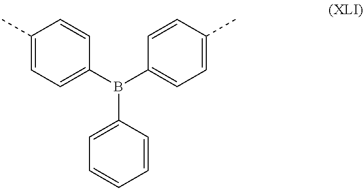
C1(C)=CC=C(B(C2=CC=C(C)C=C2)C2=CC=CC=C2)C=C1
